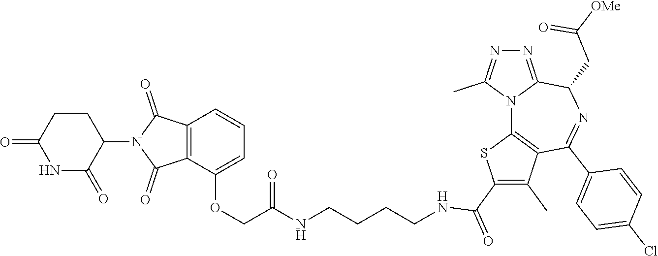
N(C(COC1=CC=CC2=C1C(=O)N(C1C(=O)NC(=O)CC1)C2=O)=O)CCCCNC(C1=C(C)C2=C(N3C(=NN=C3C)C(CC(=O)[OMe])N=C2C2=CC=C(Cl)C=C2)S1)=O
